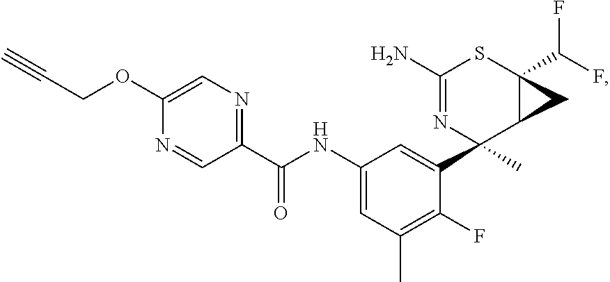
C#CCOC1=CN=C(C(NC2=CC(C)=C(F)C(C3(C)C4C(C(F)F)(SC(N)=N3)C4)=C2)=O)C=N1
